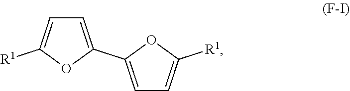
C1=C(C2=CC=C([R1])O2)OC([R1])=C1
